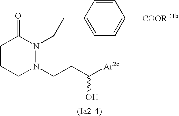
C1CCN(CCC([Ar2c])O)N(CCC2=CC=C([COORD1b])C=C2)C1=O
